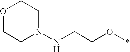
O1CCN(NCCO*)CC1
